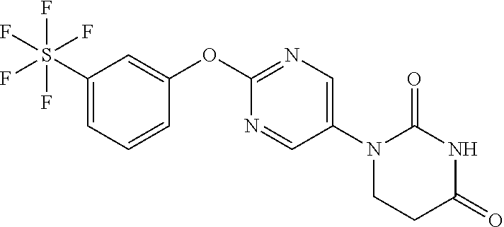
C1(OC2=NC=C(N3CCC(=O)NC3=O)C=N2)=CC(S(F)(F)(F)(F)F)=CC=C1
